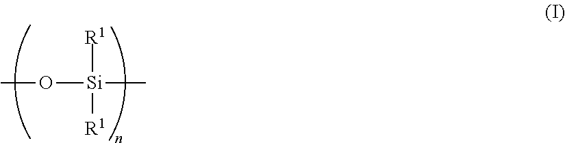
CO[Si](C)(C)([R1])[R1]
